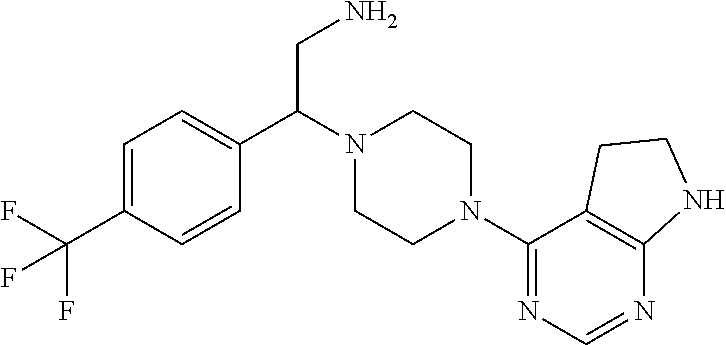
C1=C(C(F)(F)F)C=CC(C(CN)N2CCN(C3=NC=NC4=C3CCN4)CC2)=C1
